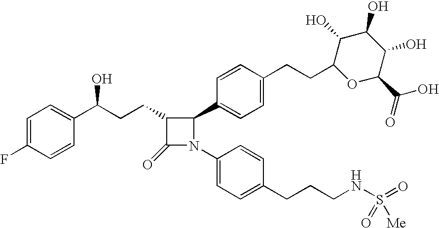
C1=C(F)C=CC(C(CCC2C(=O)N(C3=CC=C(CCCNS(=O)(=O)[Me])C=C3)C2C2=CC=C(CCC3OC(C(O)=O)C(O)C(O)C3O)C=C2)O)=C1
